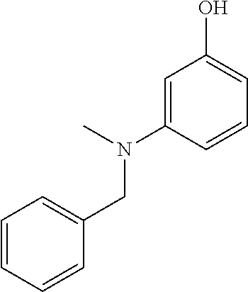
C1=C(N(C)CC2=CC=CC=C2)C=CC=C1O
